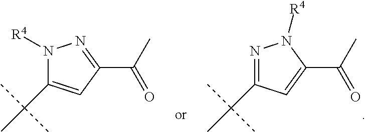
N1=C(C(C)(C)C)C=C(C(C)=O)N1[R4].N1([R4])C(C(C)(C)C)=CC(C(C)=O)=N1
